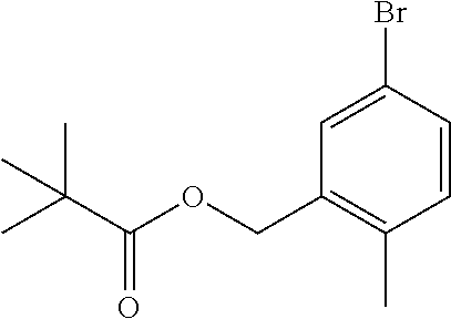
C1(Br)=CC(COC(C(C)(C)C)=O)=C(C)C=C1
